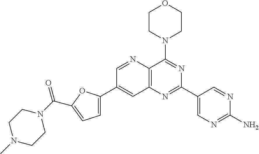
C12=C(C(N3CCOCC3)=NC(C3=CN=C(N)N=C3)=N1)N=CC(C1=CC=C(C(=O)N3CCN(C)CC3)O1)=C2
